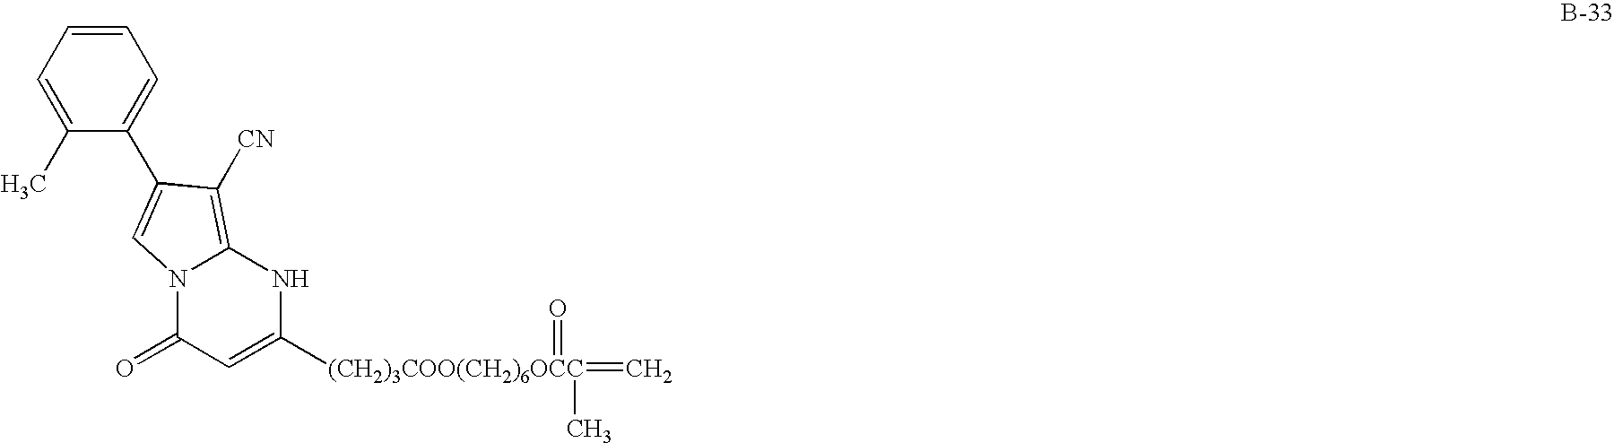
C1=C(C)C(C2=CN3C(=O)C=C([(CH2)3COO(CH2)6OCC](=O)(C)=C)NC3=C2[CN])=CC=C1
